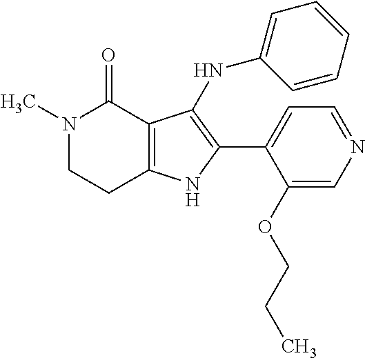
N1(C)CCC2=C(C1=O)C(NC1=CC=CC=C1)=C(C1=CC=NC=C1OCCC)N2
